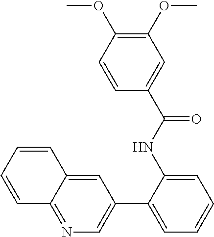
C1(NC(C2=CC(OC)=C(OC)C=C2)=O)=CC=CC=C1C1=CN=C2C(=C1)C=CC=C2
